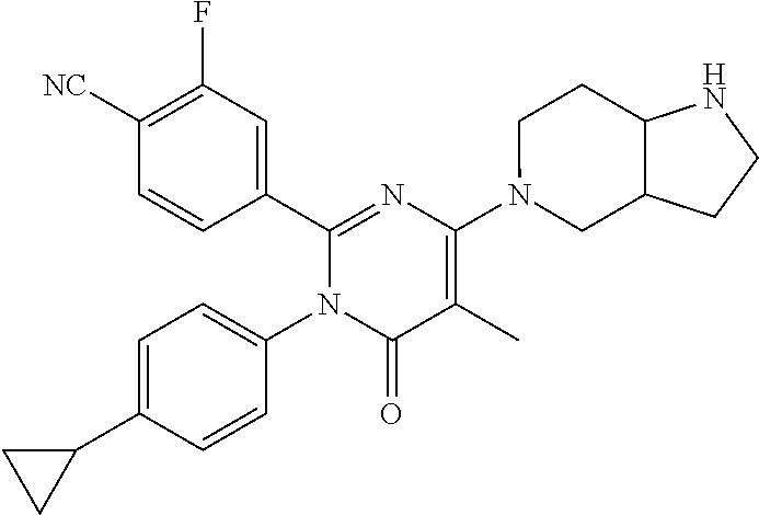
C1(C2=CC(F)=C([CN])C=C2)=NC(N2CC3C(CC2)NCC3)=C(C)C(=O)N1C1=CC=C(C2CC2)C=C1
